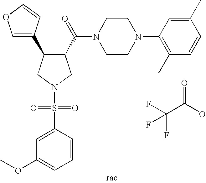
O=C(O)C(F)(F)F.C1CN(C2=C(C)C=CC(C)=C2)CCN1C(C1C(C2=COC=C2)CN(S(C2=CC(OC)=CC=C2)(=O)=O)C1)=O
